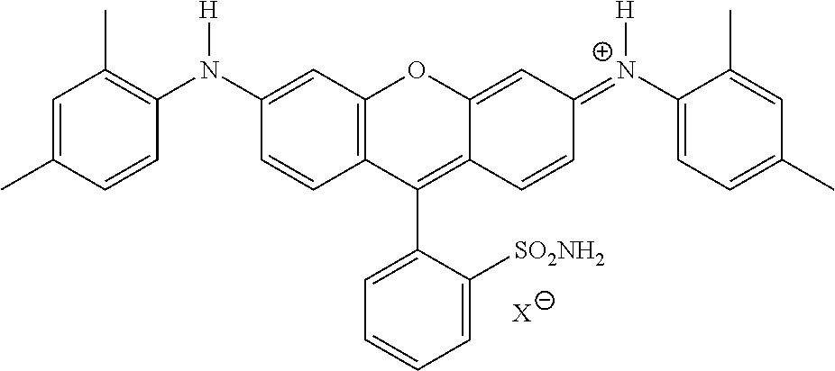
C1=C(N(C2=C(C)C=C(C)C=C2)[H])C=CC2=C1OC1=CC(=[N+](C3=CC=C(C)C=C3C)[H])C=CC1=C2C1=CC=CC=C1[SO2NH2].[X]
